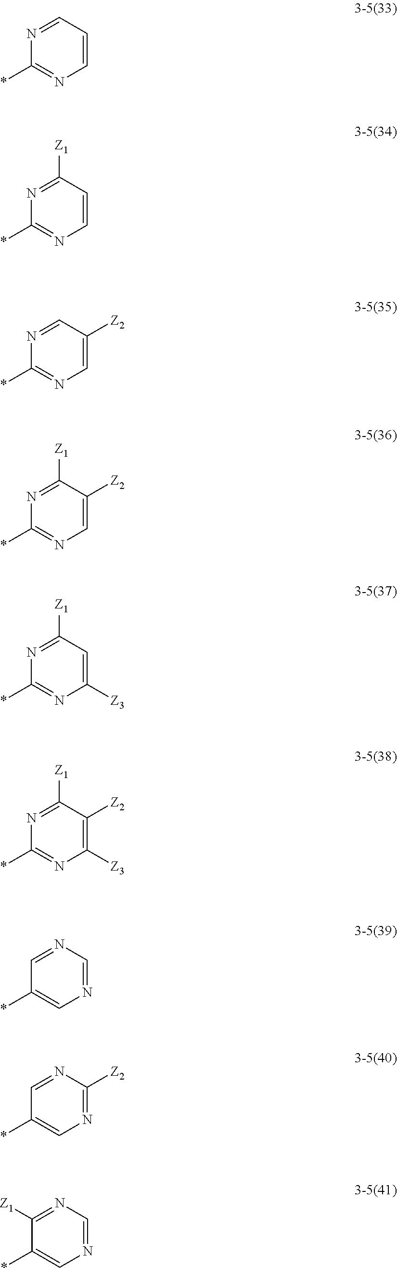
*C1=NC=CC=N1.*C1=NC=CC([Z1])=N1.*C1=NC=C([Z2])C=N1.*C1=NC=C([Z2])C([Z1])=N1.*C1=NC([Z3])=CC([Z1])=N1.*C1=NC([Z3])=C([Z2])C([Z1])=N1.*C1=CN=CN=C1.*C1=CN=C([Z2])N=C1.*C1=CN=CN=C1[Z1]
